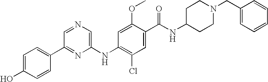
C1=C(O)C=CC(C2=NC(NC3=C(Cl)C=C(C(NC4CCN(CC5=CC=CC=C5)CC4)=O)C(OC)=C3)=CN=C2)=C1
